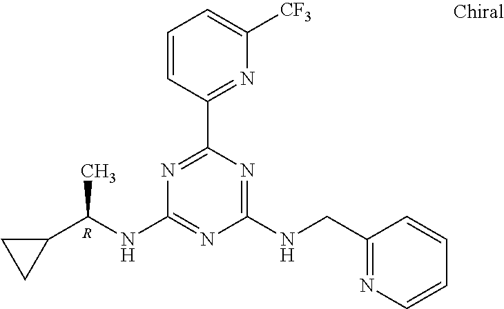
N1=C(C2=NC([CF3])=CC=C2)N=C(NCC2=NC=CC=C2)N=C1NC(C1CC1)C.[R]
